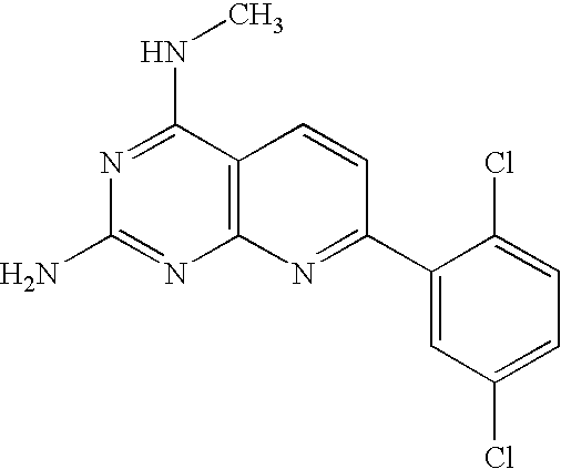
C12=C(C(NC)=NC(N)=N1)C=CC(C1=CC(Cl)=CC=C1Cl)=N2
